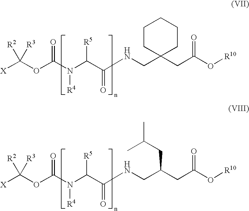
[X]C(OC(N(C(C(NCC1(CC(O[R10])=O)CCCCC1)=O)[R5])[R4])=O)([R2])[R3].[X]C(OC(N(C(C(NCC(CC(O[R10])=O)CC(C)C)=O)[R5])[R4])=O)([R2])[R3]
